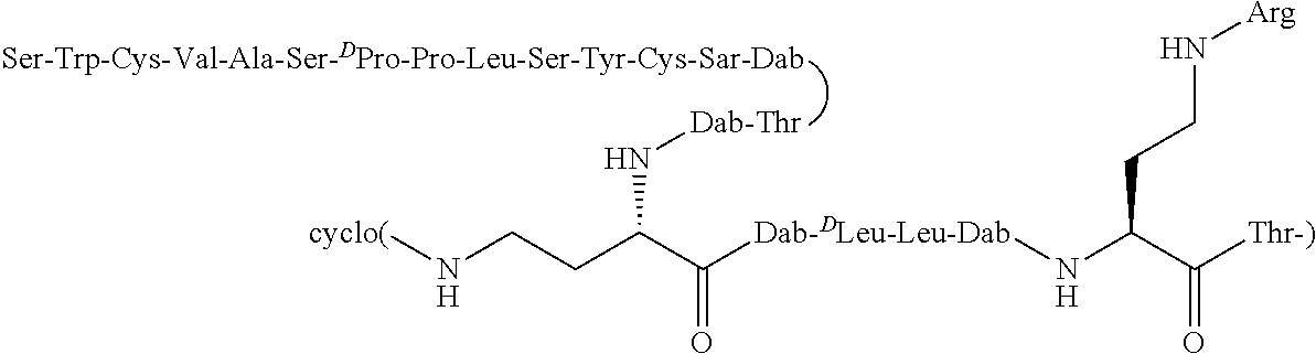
[Ser-Trp-Cys-Val-Ala-Ser-DPro-Pro-Leu-Ser-Tyr-Cys-Sar-Dab].[Dab-Thr]NC(CCN[cyclo(])C([Dab-DLeu-Leu-Dab]NC(C([Thr-)])=O)CCN[Arg])=O
